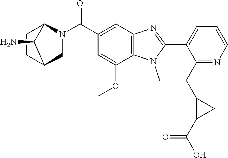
C1(C2=NC3=C(N2C)C(OC)=CC(C(N2CC4CCC2C4N)=O)=C3)=CC=CN=C1CC1C(C(O)=O)C1
